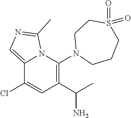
C12=CN=C(C)N1C(N1CCCS(=O)(=O)CC1)=C(C(N)C)C=C2Cl
